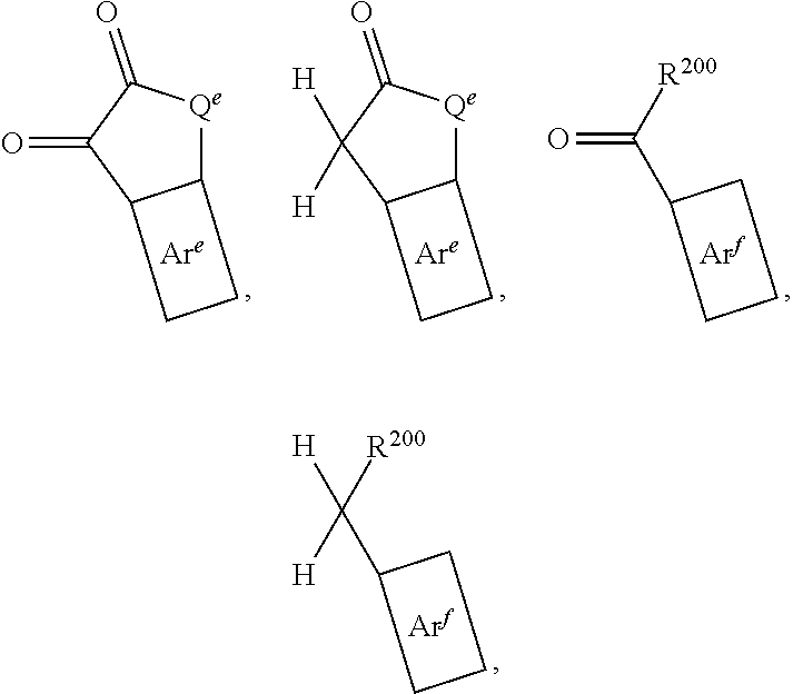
[Arf].C1C(C([R200])([H])[H])CC1.[Are].C12[Qe]C(=O)C(=O)C1CC2.[Are].C12[Qe]C(=O)C([H])([H])C1CC2.[Arf].C1C(C([R200])=O)CC1
